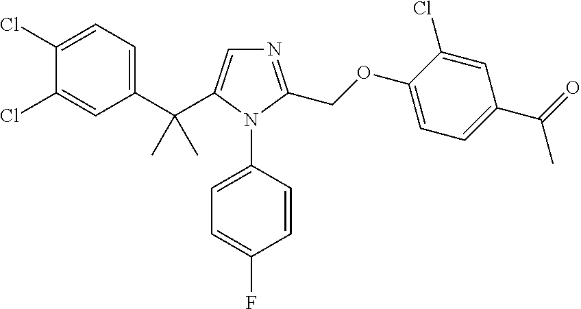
C1(C(C2=CN=C(COC3=CC=C(C(=O)C)C=C3Cl)N2C2=CC=C(F)C=C2)(C)C)=CC=C(Cl)C(Cl)=C1
